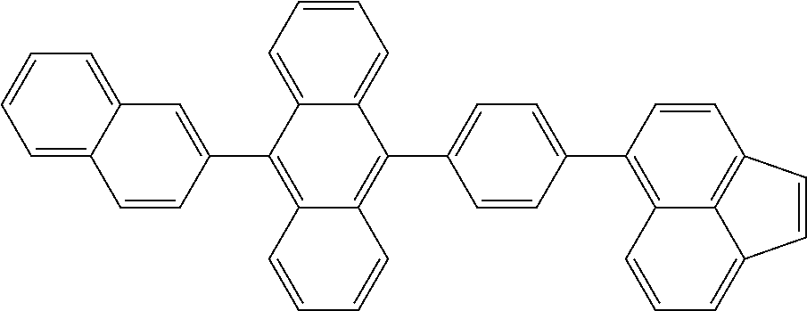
C1=CC=C2C(=C1)C=C(C1=C3C(=C(C4=CC=C(C5=C6C=CC=C7C=CC(=C67)C=C5)C=C4)C4=CC=CC=C14)C=CC=C3)C=C2
